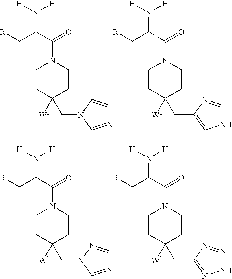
[H]N([H])C(C[R])C(=O)N1CCC([W1])(CN2C=NC=C2)CC1.[H]N([H])C(C[R])C(=O)N1CCC([W1])(CC2=CNC=N2)CC1.[H]N([H])C(C[R])C(=O)N1CCC([W1])(CN2C=NC=N2)CC1.[H]N([H])C(C[R])C(=O)N1CCC([W1])(CC2=NNN=N2)CC1
